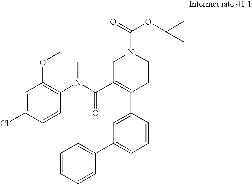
C1(N(C(C2=C(C3=CC(C4=CC=CC=C4)=CC=C3)CCN(C(=O)OC(C)(C)C)C2)=O)C)=C(OC)C=C(Cl)C=C1
